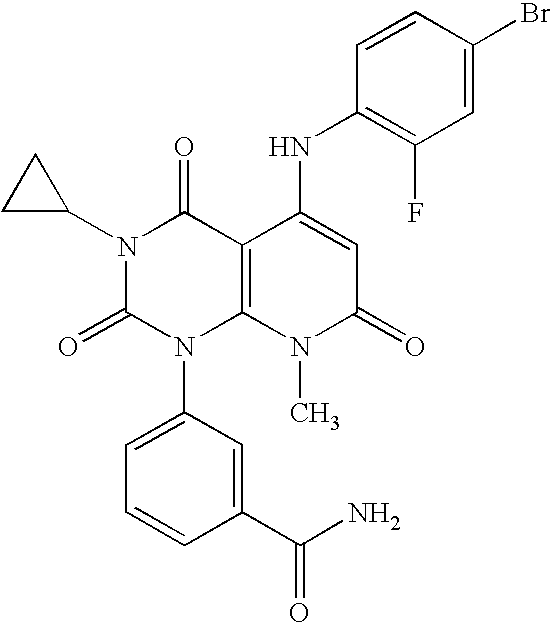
N1(C2CC2)C(=O)N(C2=CC=CC(C(N)=O)=C2)C2=C(C1=O)C(NC1=C(F)C=C(Br)C=C1)=CC(=O)N2C
